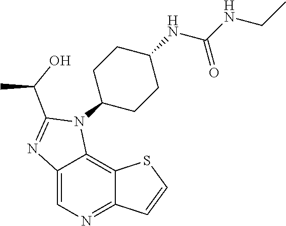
C1(NC(NCC)=O)CCC(N2C3=C4C(=NC=C3N=C2C(O)C)C=CS4)CC1
